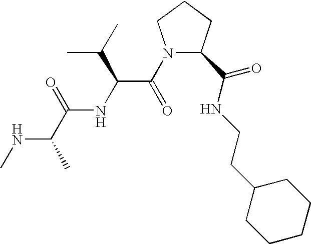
CNC(C(=O)NC(C(N1C(C(NCCC2CCCCC2)=O)CCC1)=O)C(C)C)C
